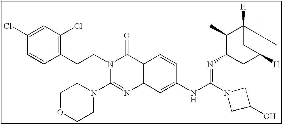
C1(Cl)=CC(Cl)=C(CCN2C(N3CCOCC3)=NC3=C(C2=O)C=CC(NC(=NC2CC4([H])C(C)(C)C([H])(C2C)C4)N2CC(O)C2)=C3)C=C1
